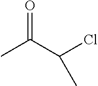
CC(C(Cl)C)=O
